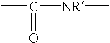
CC([NR]C)=O
